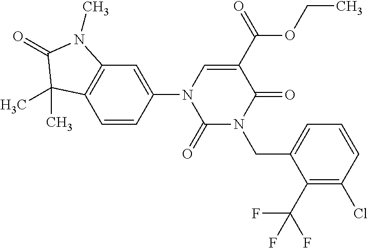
C1(C(F)(F)F)=C(Cl)C=CC=C1CN1C(=O)C(C(=O)OCC)=CN(C2=CC3=C(C=C2)C(C)(C)C(=O)N3C)C1=O
